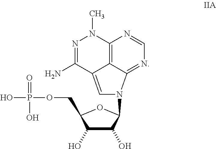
C12=C3C(=NC=N1)N(C1C(O)C(O)C(COP(=O)(O)O)O1)C=C3C(N)=NN2C
